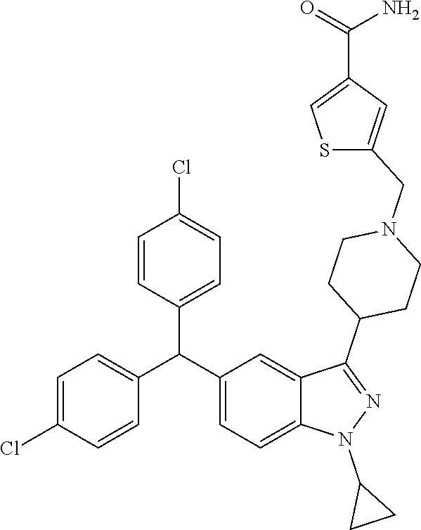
C1=C(Cl)C=CC(C(C2=CC=C3C(=C2)C(C2CCN(CC4=CC(C(=O)N)=CS4)CC2)=NN3C2CC2)C2=CC=C(Cl)C=C2)=C1
